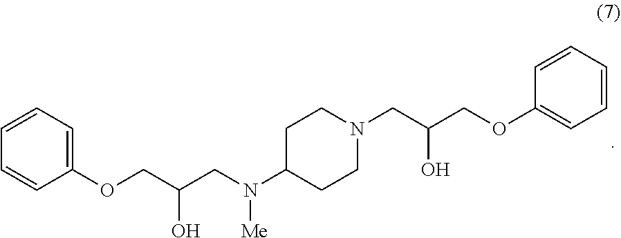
C1=CC(OCC(CN(C2CCN(CC(COC3=CC=CC=C3)O)CC2)[Me])O)=CC=C1
